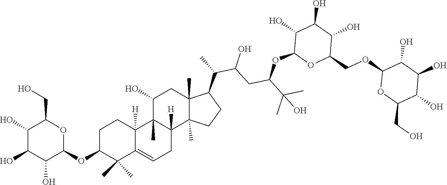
OCC1C(O)C(O)C(O)C(OC2C(C)(C)C3=CCC4([H])C(C)(C3([H])CC2)C(O)CC2(C)C4(C)CCC2C(C)C(CC(C(C)(C)O)OC2OC(COC3OC(CO)C(O)C(O)C3O)C(O)C(O)C2O)O)O1
